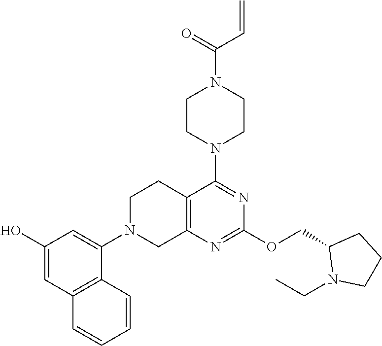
C1(O)=CC2=C(C(N3CC4=C(CC3)C(N3CCN(C(C=C)=O)CC3)=NC(OCC3N(CC)CCC3)=N4)=C1)C=CC=C2
